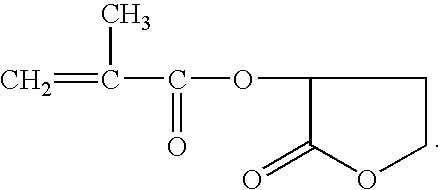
C=C(C(OC1CCOC1=O)=O)C
